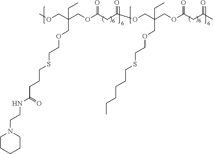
COCC(COC(CC(OCC(COC(CC(C)=O)=O)(COCCSCCCCCC)CC)=O)=O)(COCCSCCCC(NCCN1CCCCC1)=O)CC
